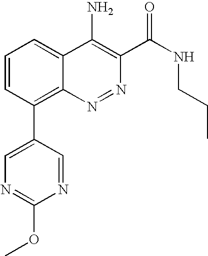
N1=C(OC)N=CC(C2=C3N=NC(C(NCCC)=O)=C(N)C3=CC=C2)=C1
